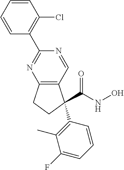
C12=C(C(C(NO)=O)(C3=C(C)C(F)=CC=C3)CC1)C=NC(C1=C(Cl)C=CC=C1)=N2
